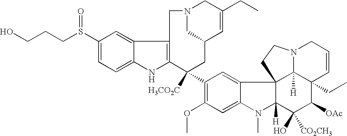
C1(S(CCCO)=O)=CC=C2C(=C1)C1=C(N2)C([H3CO2C])(C2=C(OC)C=C3C(=C2)C24C([H])(N3C)C(O)([CO2CH3])C([OAc])C3(CC)C2([H])N(CC=C3)CC4)CC2C=C(CC)CN(C2)C1
